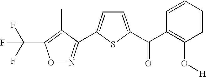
O1N=C(C2=CC=C(C(C3=C(O[H])C=CC=C3)=O)S2)C(C)=C1C(F)(F)F
